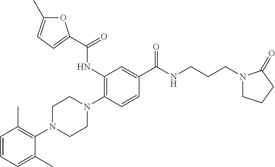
C1=CC=C(C)C(N2CCN(C3=C(NC(=O)C4=CC=C(C)O4)C=C(C(NCCCN4CCCC4=O)=O)C=C3)CC2)=C1C
